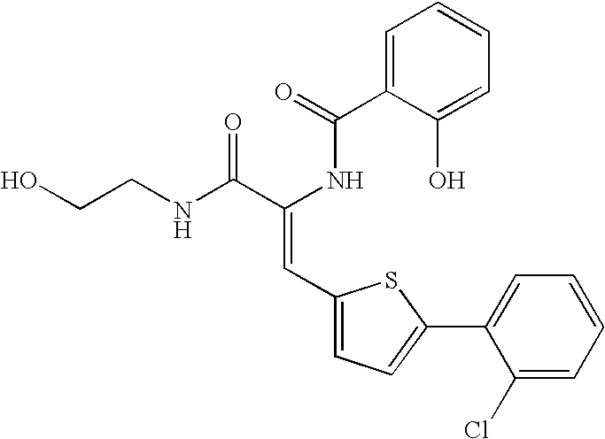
C1=C(C(=O)NC(C(NCCO)=O)=CC2=CC=C(C3=CC=CC=C3Cl)S2)C(O)=CC=C1
